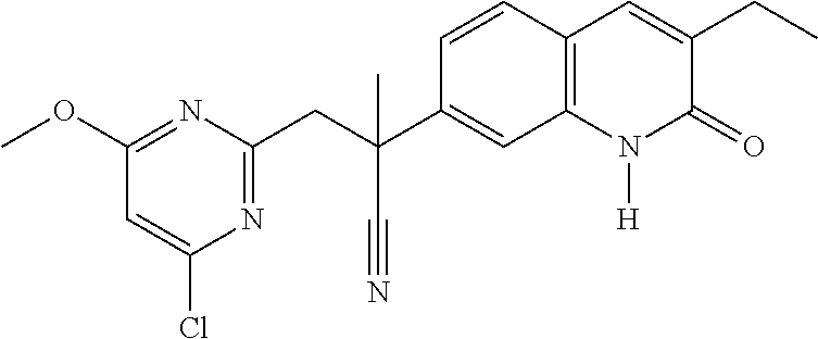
C1(OC)=NC(CC(C2=CC3=C(C=C2)C=C(CC)C(=O)N3[H])(C#N)C)=NC(Cl)=C1
